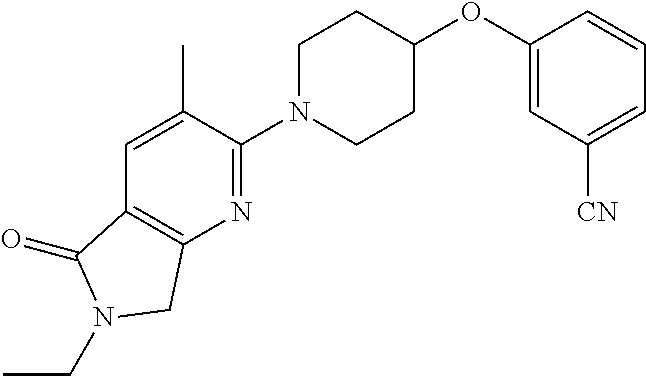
C1(OC2CCN(C3=NC4=C(C=C3C)C(=O)N(CC)C4)CC2)=CC([CN])=CC=C1
